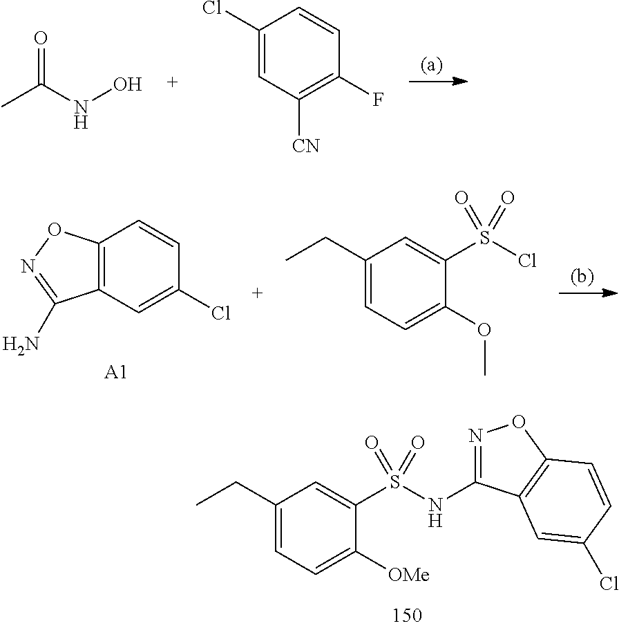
CC(NO)=O.C1(Cl)=CC([CN])=C(F)C=C1.C1(Cl)=CC2=C(C=C1)ON=C2N.[A1].C1=C(CC)C=C(S(Cl)(=O)=O)C(OC)=C1.C1=C(CC)C=C(S(NC2=NOC3=C2C=C(Cl)C=C3)(=O)=O)C([OMe])=C1
